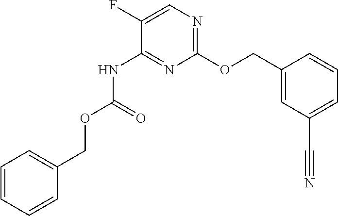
C1(COC2=NC=C(F)C(NC(OCC3=CC=CC=C3)=O)=N2)=CC(C#N)=CC=C1
